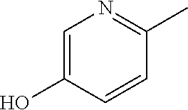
C1=C(O)C=CC(C)=N1
